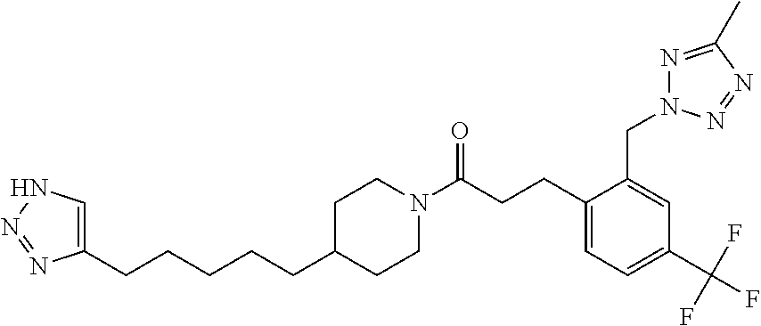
C1=C(CN2N=C(C)N=N2)C(CCC(=O)N2CCC(CCCCCC3=CNN=N3)CC2)=CC=C1C(F)(F)F
